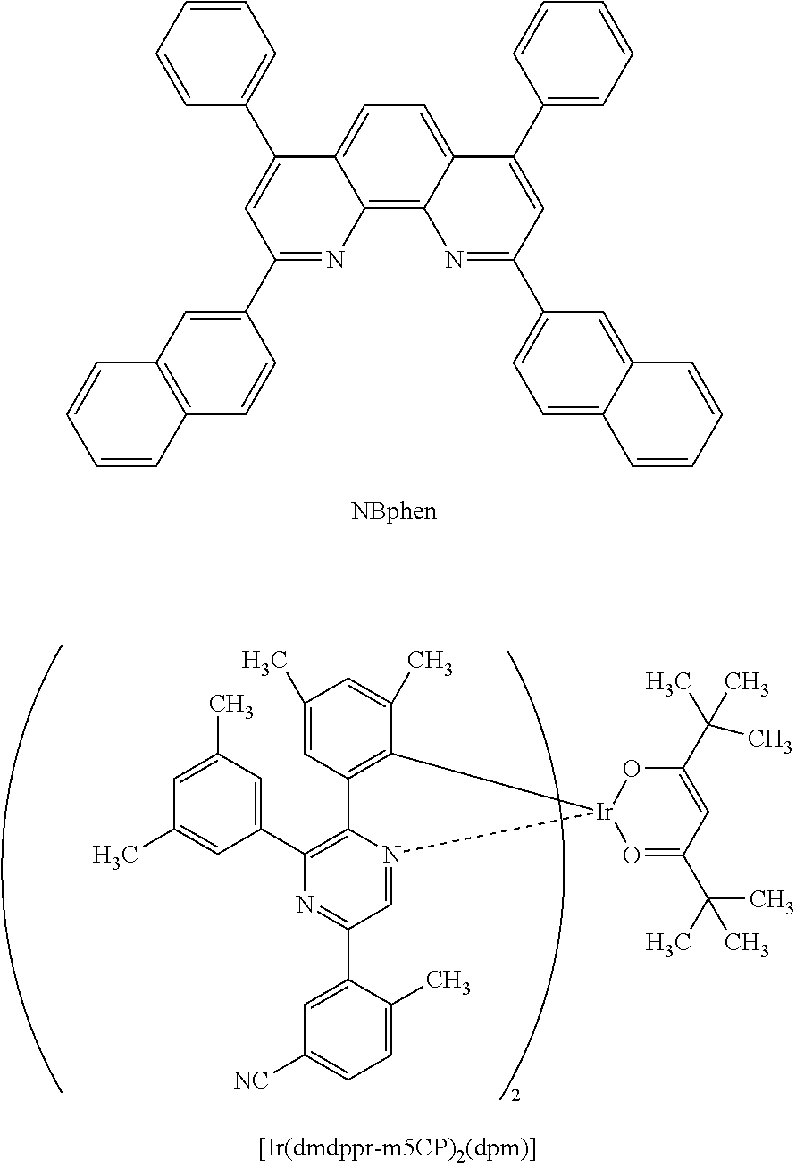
C1=CC2=C(C=C1)C=C(C1=NC3=C4C(=CC=C3C(C3=CC=CC=C3)=C1)C(C1=CC=CC=C1)=CC(C1=CC=C3C(=C1)C=CC=C3)=N4)C=C2.C1=C(C)C=C(C2=C3N(=CC(C4=CC([NC])=CC=C4C)=N2)[Ir]2(C4=C3C=C(C)C=C4C)O=C(C(C)(C)C)C=C(C(C)(C)C)O2)C=C1C
